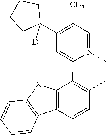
C1=N(C)C(C2=C(C)C=CC3=C2[X]C2=C3C=CC=C2)=CC(C2([D])CCCC2)=C1[CD3]
